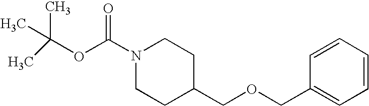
N1(C(=O)OC(C)(C)C)CCC(COCC2=CC=CC=C2)CC1
